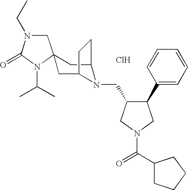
Cl.C1N(CC)C(=O)N(C(C)C)C12CC1N(CC3C(C4=CC=CC=C4)CN(C(C4CCCC4)=O)C3)C(C2)CC1
